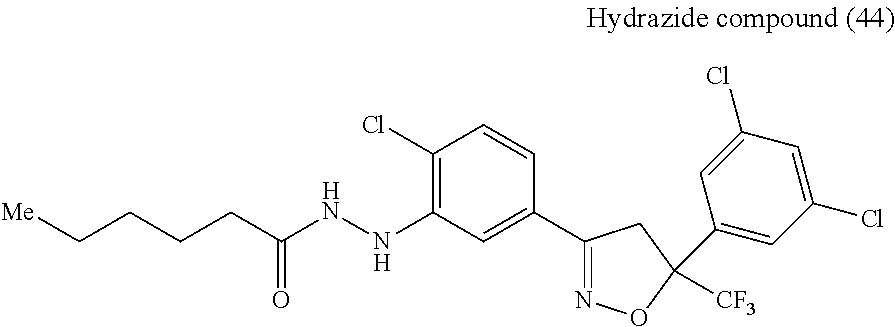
C1(Cl)=C(NNC(CCCC[Me])=O)C=C(C2=NOC(C3=CC(Cl)=CC(Cl)=C3)([CF3])C2)C=C1
